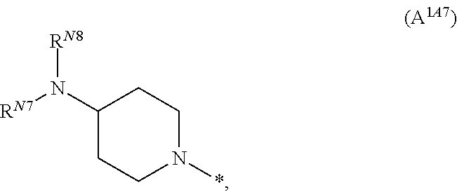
C1(N([RN8])[RN7])CCN(*)CC1
